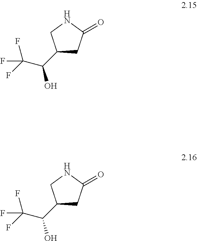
C1(C(C(F)(F)F)O)CC(=O)NC1.C1(C(C(F)(F)F)O)CC(=O)NC1
